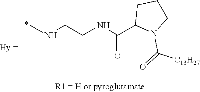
CNCCNC(C1N(C(=O)[C13H27])CCC1)=O
